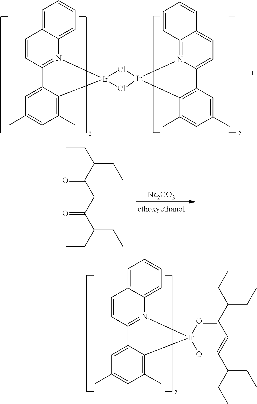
C1=CC2=N(C3=CC=CC=C13)[Ir]1(C3=C(C)C=C(C)C=C23)O=C(C(CC)CC)C=C(C(CC)CC)O1.C1=CC2=N(C3=CC=CC=C13)[Ir]1(C3=C(C)C=C(C)C=C23)Cl[Ir]2(Cl1)N1=C3C(=CC=C1C1=C2C(C)=CC(C)=C1)C=CC=C3.[Na2CO3].CCC(CC)C(CC(C(CC)CC)=O)=O
